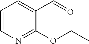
C1=CN=C(OCC)C(C=O)=C1
